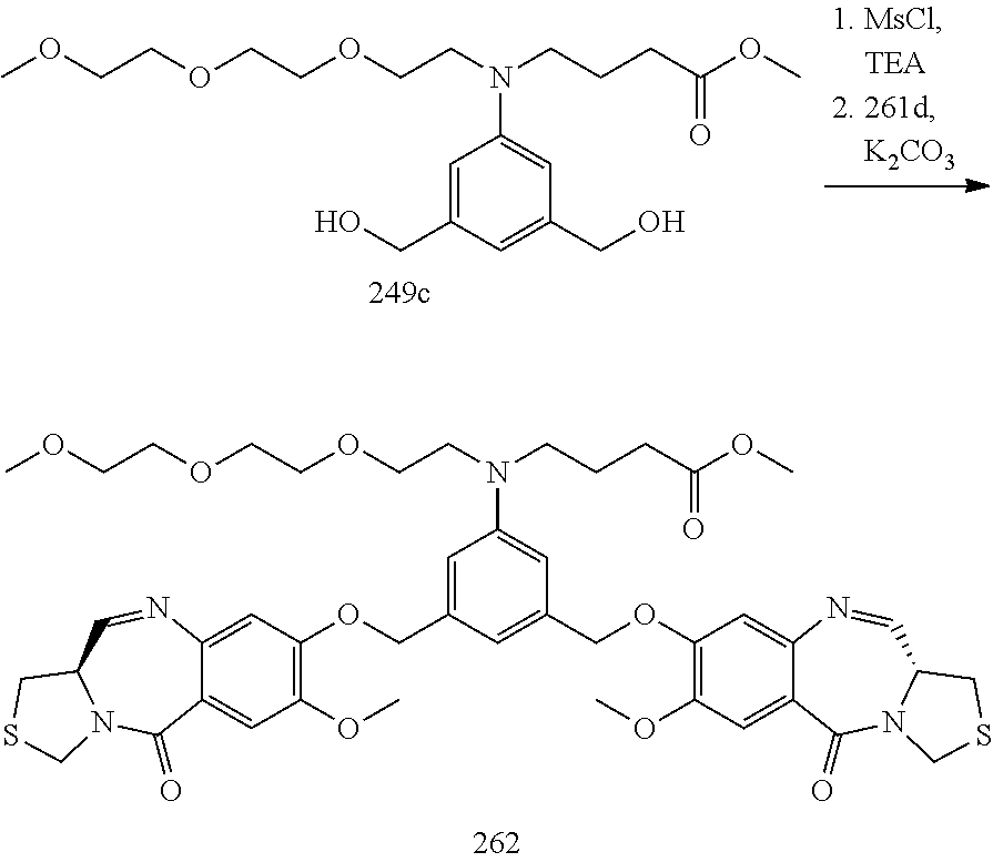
OCC1=CC(CO)=CC(N(CCCC(=O)OC)CCOCCOCCOC)=C1.C1(OCC2=CC(COC3=C(OC)C=C4C(=C3)N=CC3N(C4=O)CSC3)=CC(N(CCCC(=O)OC)CCOCCOCCOC)=C2)=C(OC)C=C2C(=C1)N=CC1N(C2=O)CSC1
